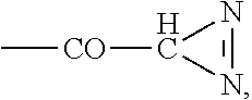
N1=NC1[CO]C
